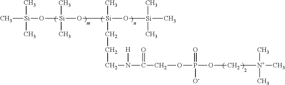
C[Si](O[Si](O[Si](O[Si](C)(C)C)(C)CCCN(C(COP(OC[N+](C)(C)C)(=O)[O-])=O)[H])(C)C)(C)C
